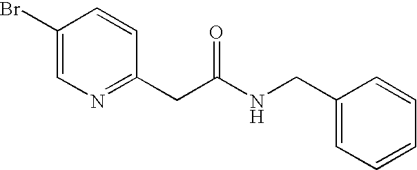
C1(Br)=CN=C(CC(NCC2=CC=CC=C2)=O)C=C1
